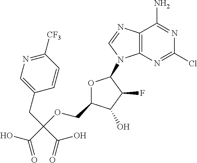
C12=C(N=CN1C1OC(COC(C(=O)O)(CC3=CN=C([CF3])C=C3)C(=O)O)C(O)C1F)C(N)=NC(Cl)=N2
